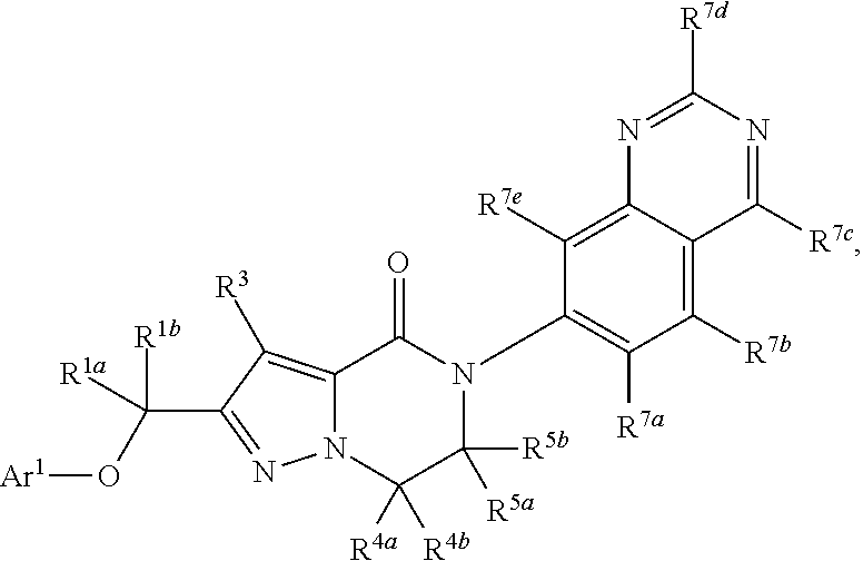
N12C(=C([R3])C(C([R1a])(O[Ar1])[R1b])=N1)C(=O)N(C1=C([R7a])C([R7b])=C3C(=C1[R7e])N=C([R7d])N=C3[R7c])C([R5b])([R5a])C2([R4a])[R4b]
